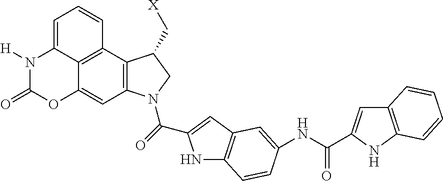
C12=C(C3=C4C(=C1)OC(=O)N([H])C4=CC=C3)C(C[X])CN2C(=O)C1=CC2=C(N1)C=CC(NC(=O)C1=CC3=C(N1)C=CC=C3)=C2
